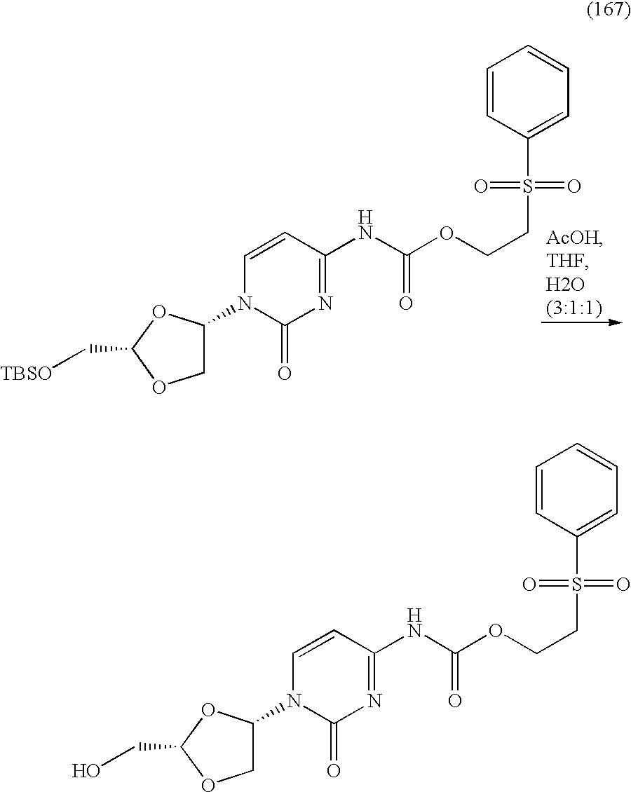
C1C(N2C(=O)N=C(NC(OCCS(=O)(=O)C3=CC=CC=C3)=O)C=C2)OC(C[TBSO])O1.C1C(N2C(=O)N=C(NC(OCCS(=O)(=O)C3=CC=CC=C3)=O)C=C2)OC(CO)O1
